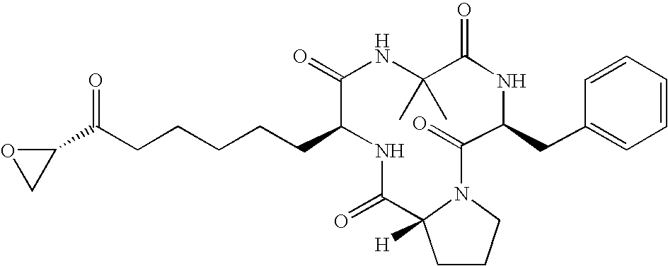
O1CC1C(CCCCCC1NC(=O)C2([H])CCCN2C(=O)C(CC2=CC=CC=C2)NC(=O)C(C)(C)NC1=O)=O
